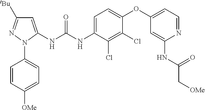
C1=C(NC(NC2=CC=C(OC3=CC=NC(NC(C[OMe])=O)=C3)C(Cl)=C2Cl)=O)N(C2=CC=C([OMe])C=C2)N=C1[tBu]
